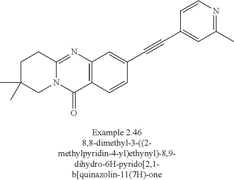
C1C(C)(C)CN2C(=NC3=C(C2=O)C=CC(C#CC2=CC(C)=NC=C2)=C3)C1
